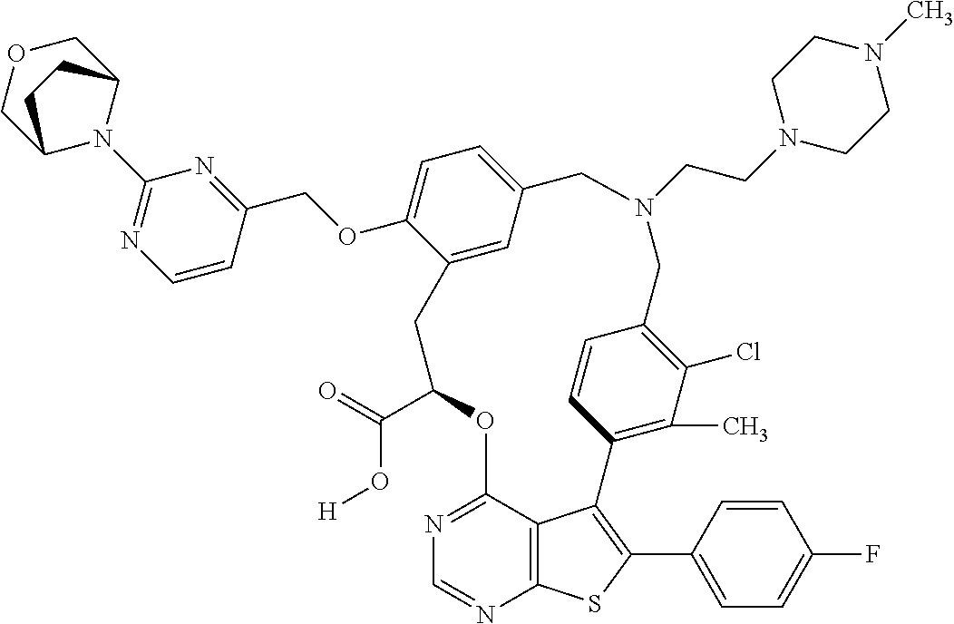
C1(C(=O)O[H])OC2=NC=NC3=C2C(=C(C2=CC=C(F)C=C2)S3)C2=C(C)C(Cl)=C(C=C2)CN(CCN2CCN(C)CC2)CC2=CC=C(OCC3=NC(N4C5COCC4CC5)=NC=C3)C(=C2)C1
